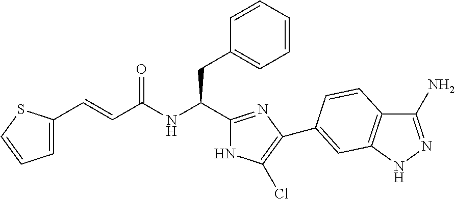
C(NC(CC1=CC=CC=C1)C1=NC(C2=CC3=C(C(N)=NN3)C=C2)=C(Cl)N1)(=O)C=CC1=CC=CS1
